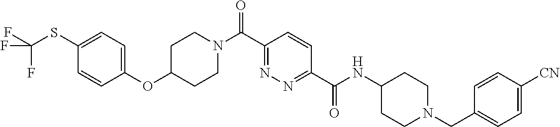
C1CN(C(C2=NN=C(C(=O)NC3CCN(CC4=CC=C([CN])C=C4)CC3)C=C2)=O)CCC1OC1=CC=C(SC(F)(F)F)C=C1
